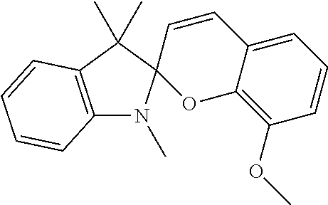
C12=C(C(C)(C)C3(N1C)OC1=C(OC)C=CC=C1C=C3)C=CC=C2
